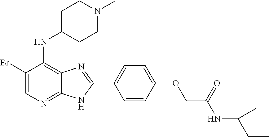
C1(Br)=CN=C2C(=C1NC1CCN(C)CC1)N=C(C1=CC=C(OCC(NC(CC)(C)C)=O)C=C1)N2
